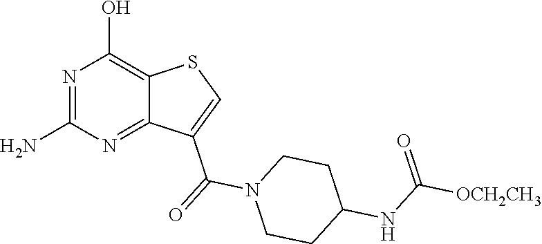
N1=C(N)N=C2C(=C1O)SC=C2C(=O)N1CCC(NC([OCH2CH3])=O)CC1
